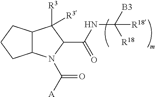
C12C(N(C([A])=O)C(C(NC([B3])([R18])[R18])=O)C1([R3])[R3])CCC2
